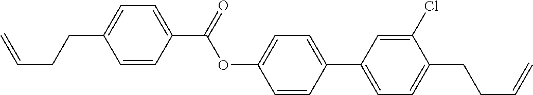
C1(C(OC2=CC=C(C3=CC=C(CCC=C)C(Cl)=C3)C=C2)=O)=CC=C(CCC=C)C=C1
